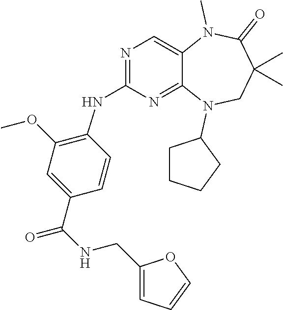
C1=CC(C(NCC2=CC=CO2)=O)=CC(OC)=C1NC1=NC=C2C(=N1)N(C1CCCC1)CC(C)(C)C(=O)N2C
